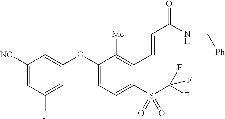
C1([NC])=CC(F)=CC(OC2=CC=C(S(C(F)(F)F)(=O)=O)C(C=CC(=O)NC[Ph])=C2[Me])=C1
